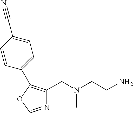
N1=COC(C2=CC=C(C#N)C=C2)=C1CN(CCN)C
